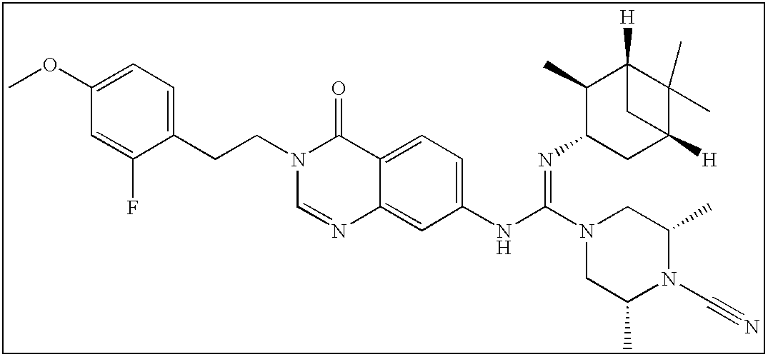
C1(OC)=CC=C(CCN2C=NC3=CC(NC(=NC4CC5([H])C(C)(C)C([H])(C4C)C5)N4CC(C)N(C#N)C(C)C4)=CC=C3C2=O)C(F)=C1
